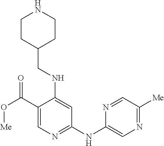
C1(C(O[Me])=O)=CN=C(NC2=CN=C([Me])C=N2)C=C1NCC1CCNCC1
